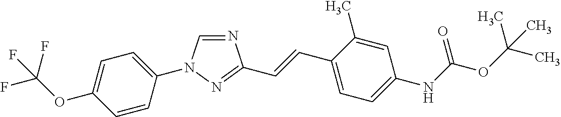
N1=CN(C2=CC=C(OC(F)(F)F)C=C2)N=C1C=CC1=CC=C(NC(OC(C)(C)C)=O)C=C1C
